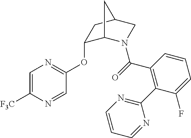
C(=O)(C1=C(C2=NC=CC=N2)C(F)=CC=C1)N1C2C(OC3=NC=C([F3C])N=C3)CC(C1)C2
